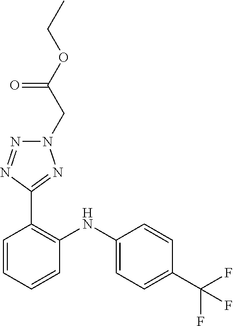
C1=CC(C(F)(F)F)=CC=C1NC1=C(C2=NN(CC(OCC)=O)N=N2)C=CC=C1
